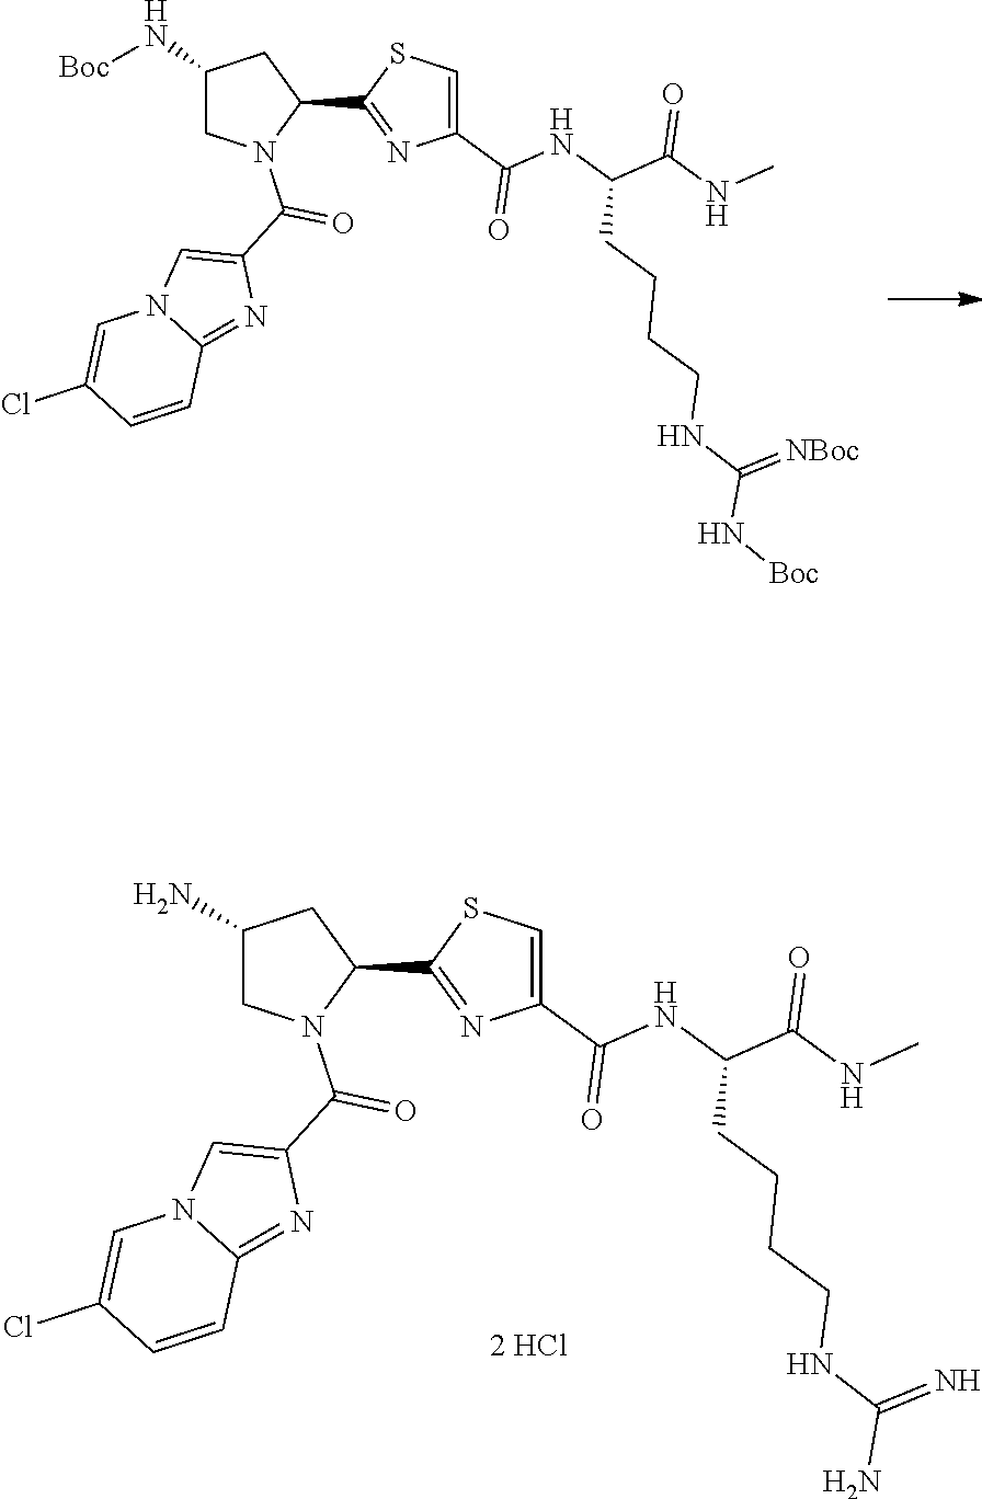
C1(N)CN(C(C2=CN3C(=N2)C=CC(Cl)=C3)=O)C(C2=NC(C(NC(C(NC)=O)CCCCNC(N)=N)=O)=CS2)C1.C1(N[Boc])CN(C(C2=CN3C(=N2)C=CC(Cl)=C3)=O)C(C2=NC(C(NC(C(NC)=O)CCCCNC(N[Boc])=[NBoc])=O)=CS2)C1
